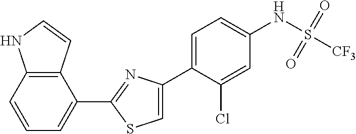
C1(C2=NC(C3=CC=C(NS([CF3])(=O)=O)C=C3Cl)=CS2)=CC=CC2=C1C=CN2
